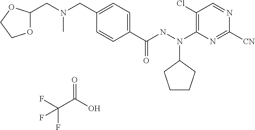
C1=CC(C(NN(C2=C(Cl)C=NC([CN])=N2)C2CCCC2)=O)=CC=C1CN(CC1OCCO1)C.FC(C(O)=O)(F)F
